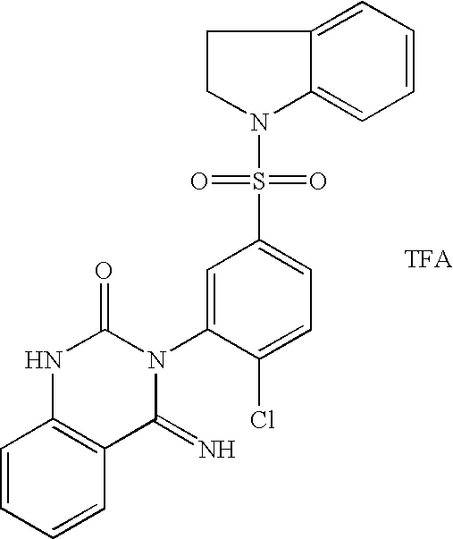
C1=CC=CC2=C1NC(=O)N(C1=CC(S(N3C4=CC=CC=C4CC3)(=O)=O)=CC=C1Cl)C2=N
